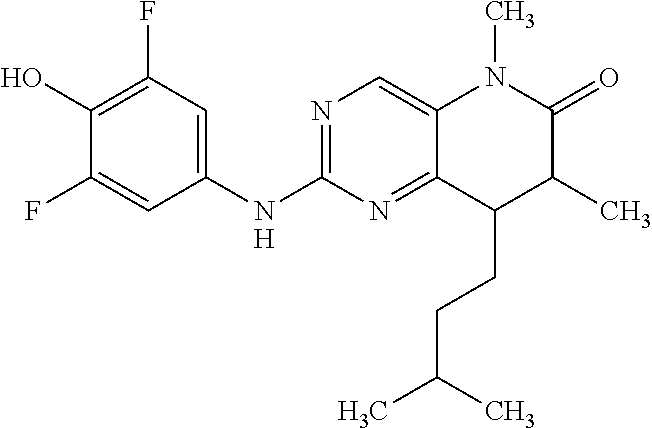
C1(F)=CC(NC2=NC=C3C(=N2)C(CCC(C)C)C(C)C(=O)N3C)=CC(F)=C1O.[H]
